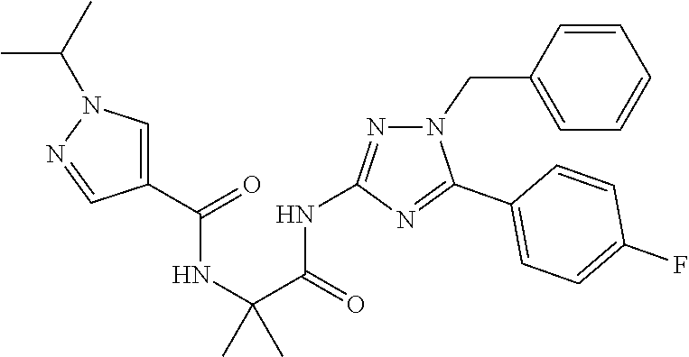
C1(C2=NC(NC(C(NC(=O)C3=CN(C(C)C)N=C3)(C)C)=O)=NN2CC2=CC=CC=C2)=CC=C(F)C=C1
